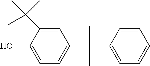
C1=C(C(C)(C)C)C(O)=CC=C1C(C)(C)C1=CC=CC=C1
